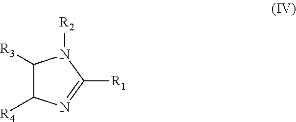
C1([R3])C([R4])N=C([R1])N1[R2]
